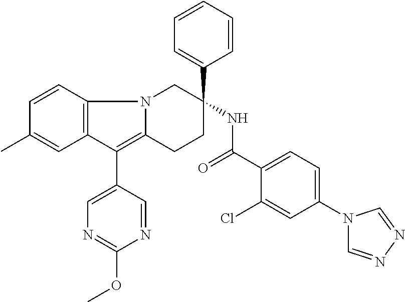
C12=C(C=CC(C)=C1)N1C(=C2C2=CN=C(OC)N=C2)CCC(C2=CC=CC=C2)(NC(=O)C2=CC=C(N3C=NN=C3)C=C2Cl)C1
